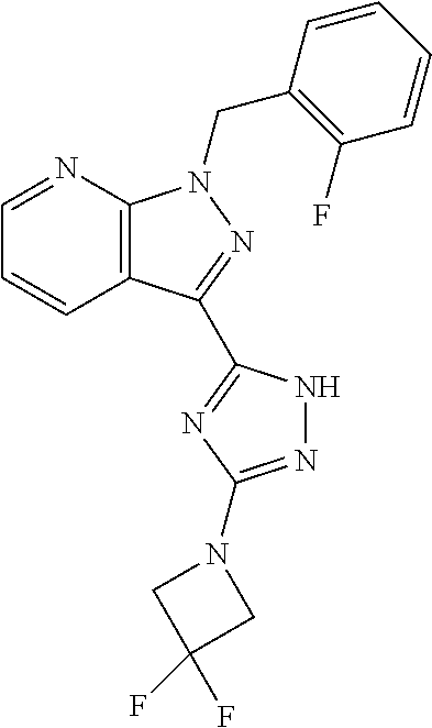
C1=NC2=C(C=C1)C(C1=NC(N3CC(F)(F)C3)=NN1)=NN2CC1=C(F)C=CC=C1
